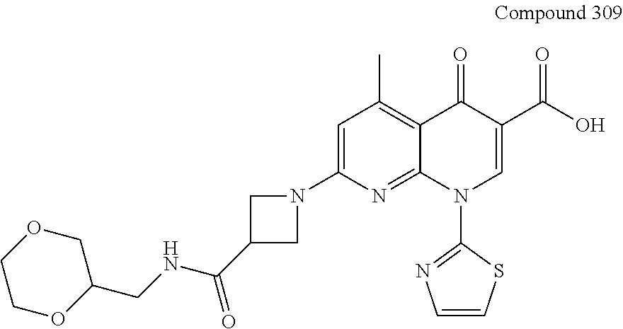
C1=C(N2CC(C(=O)NCC3COCCO3)C2)N=C2C(=C1C)C(=O)C(C(=O)O)=CN2C1=NC=CS1
